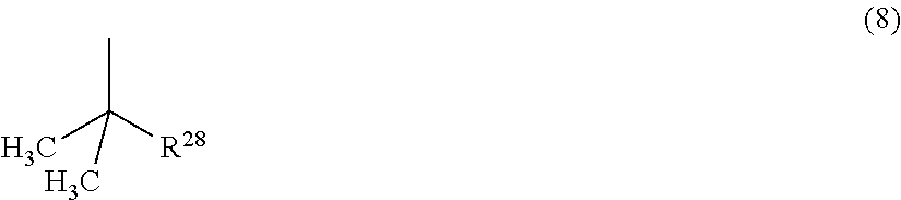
CC([R28])(C)C
